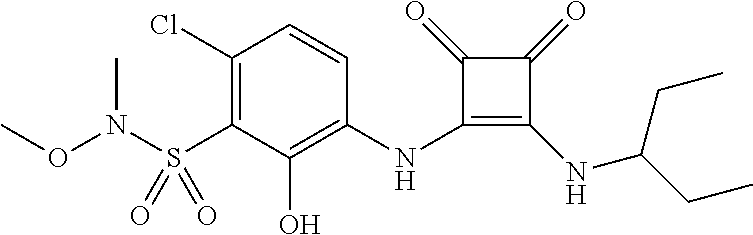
C1(Cl)=C(S(N(C)OC)(=O)=O)C(O)=C(NC2=C(NC(CC)CC)C(=O)C2=O)C=C1
